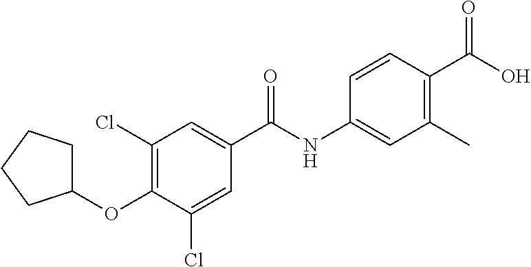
C1(Cl)=C(OC2CCCC2)C(Cl)=CC(C(NC2=CC(C)=C(C(O)=O)C=C2)=O)=C1
